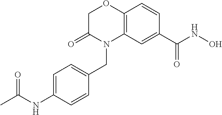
C1C(=O)N(CC2=CC=C(NC(=O)C)C=C2)C2=C(O1)C=CC(C(NO)=O)=C2
